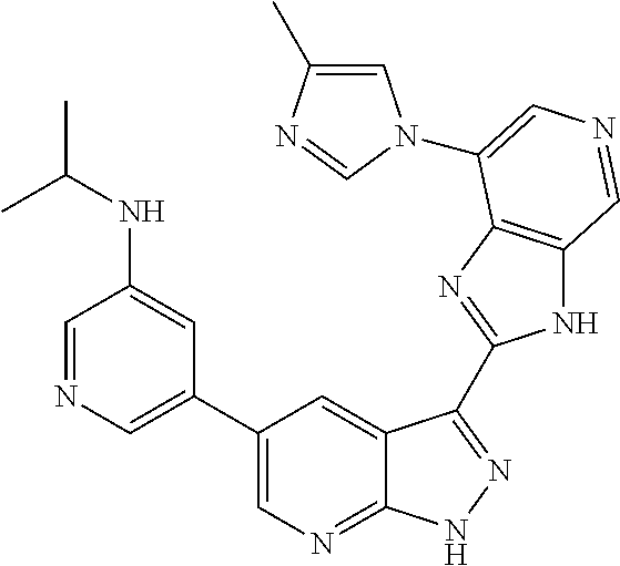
C1(C2=CN=CC(NC(C)C)=C2)=CN=C2C(=C1)C(C1=NC3=C(N1)C=NC=C3N1C=C(C)N=C1)=NN2
